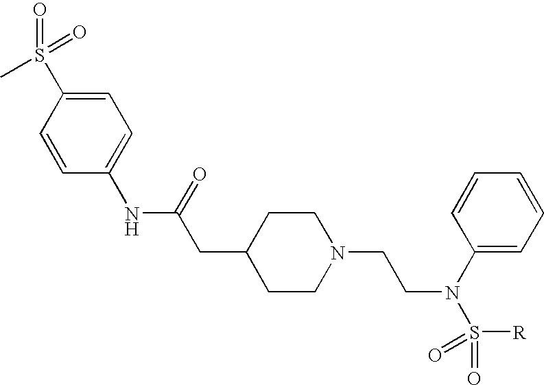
C1=C(S(=O)(=O)C)C=CC(NC(=O)CC2CCN(CCN(C3=CC=CC=C3)S(=O)([R])=O)CC2)=C1
